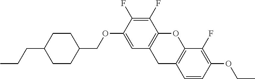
C1CC(COC2=CC3=C(C(F)=C2F)OC2=C(C3)C=CC(OCC)=C2F)CCC1CCC
